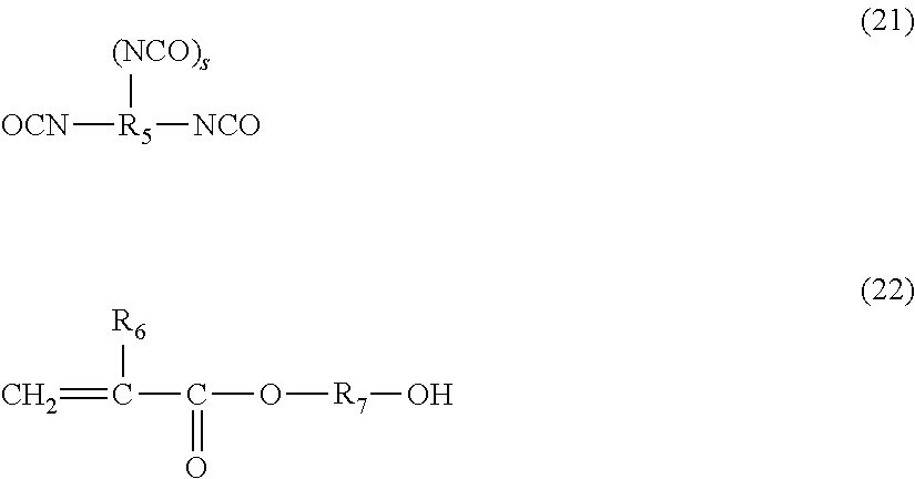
[OCN][R5]([NCO])[(NCO)s].C=C(C(O[R7]O)=O)[R6]
